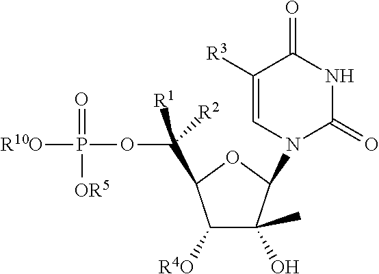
C(OP(=O)([OR5])[R10O])([R1])([R2])C1C([R4O])C(O)(C)C(N2C(=O)NC(=O)C([R3])=C2)O1
